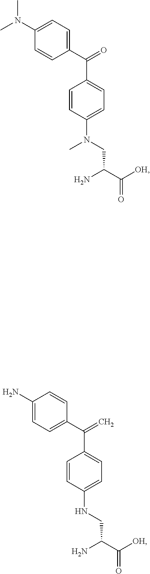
C(C1=CC=C(N(CC(N)C(=O)[OH])C)C=C1)(C1=CC=C(N(C)C)C=C1)=O.C(C1=CC=C(NCC(N)C(=O)[OH])C=C1)(C1=CC=C(N)C=C1)=C
